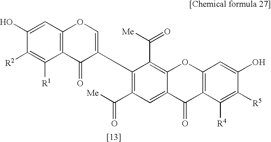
C1(O)=CC2=C(C([R1])=C1[R2])C(=O)C(C1=C(C([Me])=O)C=C3C(=C1C([Me])=O)OC1=C(C3=O)C([R4])=C([R5])C(O)=C1)=CO2
